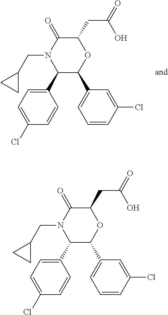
C1(C2=CC=C(Cl)C=C2)C(C2=CC=CC(Cl)=C2)OC(CC(O)=O)C(=O)N1CC1CC1.C1(C2=CC=C(Cl)C=C2)C(C2=CC=CC(Cl)=C2)OC(CC(O)=O)C(=O)N1CC1CC1
